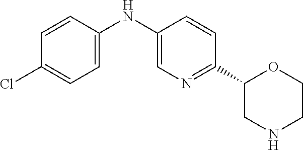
C1=CC(NC2=CN=C(C3CNCCO3)C=C2)=CC=C1Cl
